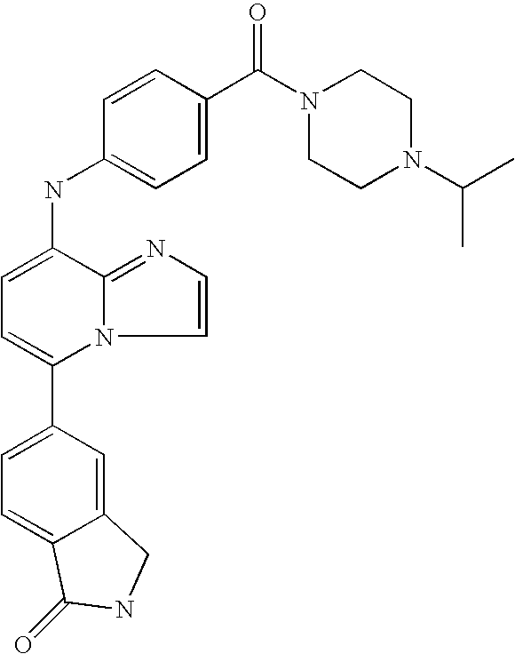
C1(C2=CC=C3C(=C2)CNC3=O)=CC=C(NC2=CC=C(C(N3CCN(C(C)C)CC3)=O)C=C2)C2=NC=CN12
